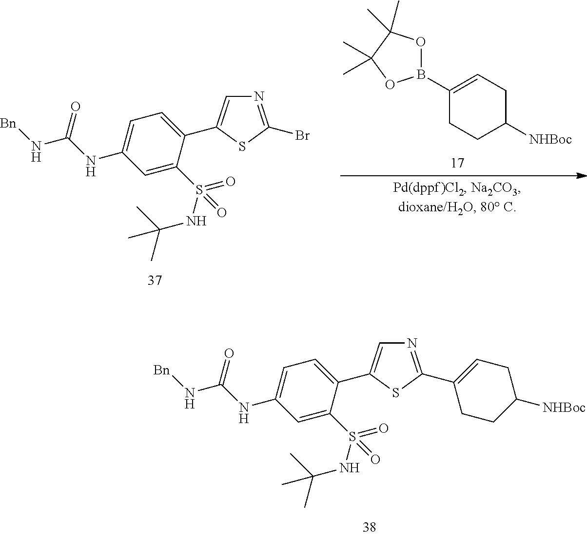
N1=C(Br)SC(C2=CC=C(NC(N[Bn])=O)C=C2S(NC(C)(C)C)(=O)=O)=C1.C1(B2OC(C)(C)C(C)(C)O2)=CCC([NHBoc])CC1.N1=C(C2=CCC([NHBoc])CC2)SC(C2=CC=C(NC(N[Bn])=O)C=C2S(NC(C)(C)C)(=O)=O)=C1
